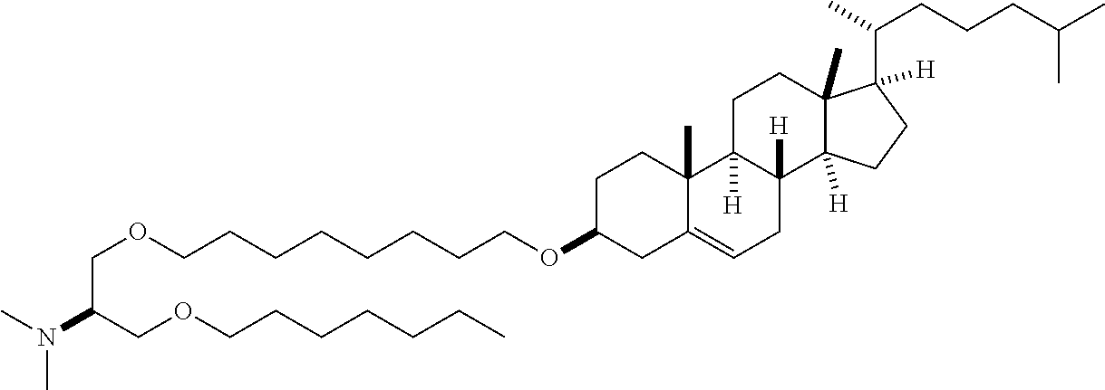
C(CCCCCCOC1CC2=CCC3([H])C([H])(C2(C)CC1)CCC1(C)C3([H])CCC1(C(C)CCCC(C)C)[H])COCC(COCCCCCCC)N(C)C
